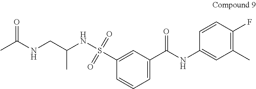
N(CC(NS(C1=CC(C(NC2=CC(C)=C(F)C=C2)=O)=CC=C1)(=O)=O)C)C(C)=O
